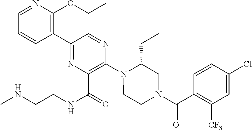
C1(C2=NC(C(=O)NCCNC)=C(N3C(CC)CN(C(C4=C([CF3])C=C(Cl)C=C4)=O)CC3)N=C2)=C(OCC)N=CC=C1
